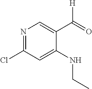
N1=C(Cl)C=C(NCC)C(C(=O)[H])=C1
